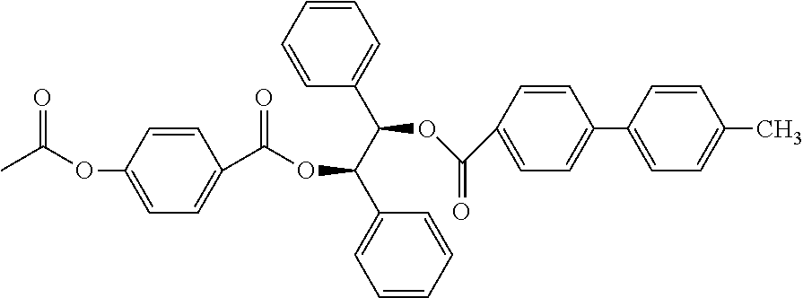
CC(OC1=CC=C(C(OC(C2=CC=CC=C2)C(C2=CC=CC=C2)OC(C2=CC=C(C3=CC=C(C)C=C3)C=C2)=O)=O)C=C1)=O
